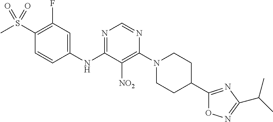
C1(S(C)(=O)=O)=C(F)C=C(NC2=NC=NC(N3CCC(C4=NC(C(C)C)=NO4)CC3)=C2[NO2])C=C1
